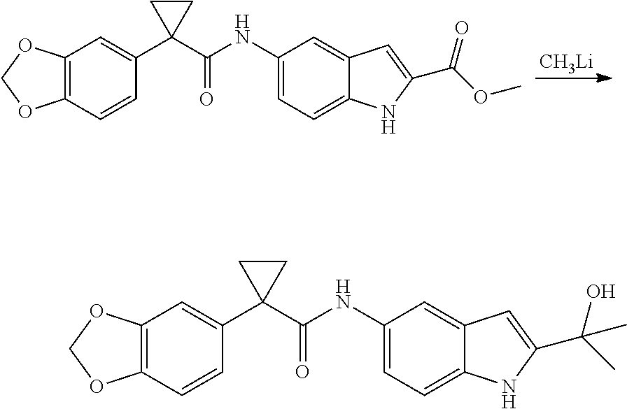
C12=C(C=CC(C3(C(NC4=CC=C5C(=C4)C=C(C(C)(O)C)N5)=O)CC3)=C1)OCO2.C12=C(C=CC(C3(C(NC4=CC=C5C(=C4)C=C(C(OC)=O)N5)=O)CC3)=C1)OCO2.[CH3Li]
